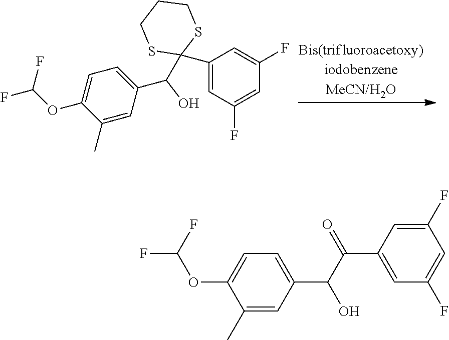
C1(C2(C(C3=CC=C(OC(F)F)C(C)=C3)O)SCCCS2)=CC(F)=CC(F)=C1.FC(F)OC1=CC=C(C(O)C(C2=CC(F)=CC(F)=C2)=O)C=C1C
